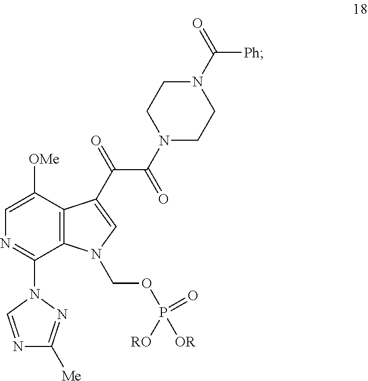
C1=C([OMe])C2=C(C(N3C=NC([Me])=N3)=N1)N(COP([OR])([RO])=O)C=C2C(=O)C(N1CCN(C(=O)[Ph])CC1)=O
